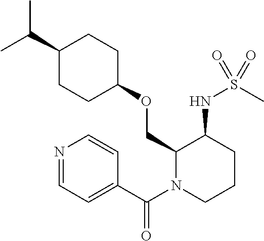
C(C1CCC(OCC2N(C(C3=CC=NC=C3)=O)CCCC2NS(C)(=O)=O)CC1)(C)C
